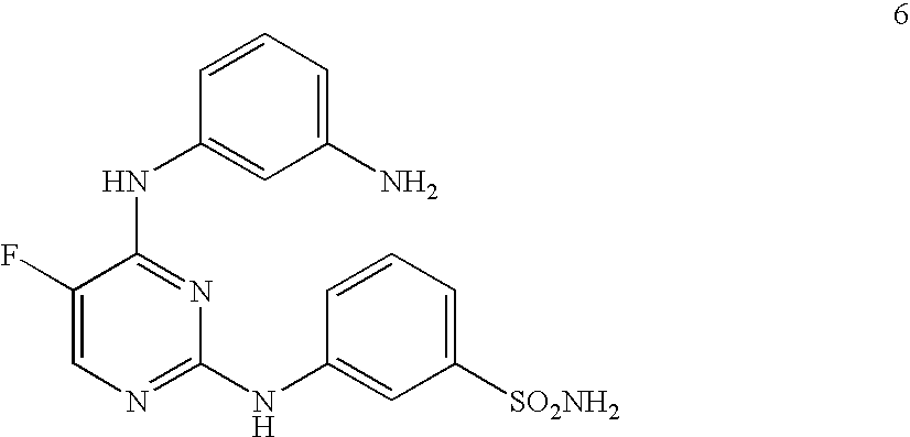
C1(F)=CN=C(NC2=CC([SO2NH2])=CC=C2)N=C1NC1=CC(N)=CC=C1
